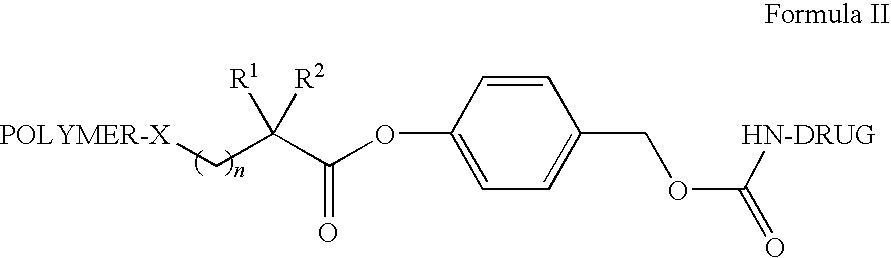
C1=CC(OC(=O)C(C[POLYMER-X])([R1])[R2])=CC=C1COC(=O)[HN-DRUG]
